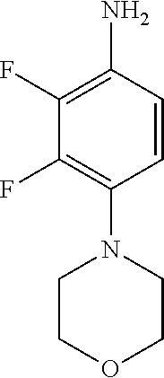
NC1=C(F)C(F)=C(N2CCOCC2)C=C1
